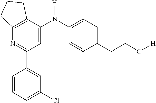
C1(C2=CC(Cl)=CC=C2)=NC2=C(C(N(C3=CC=C(CCO[H])C=C3)[H])=C1)CCC2
